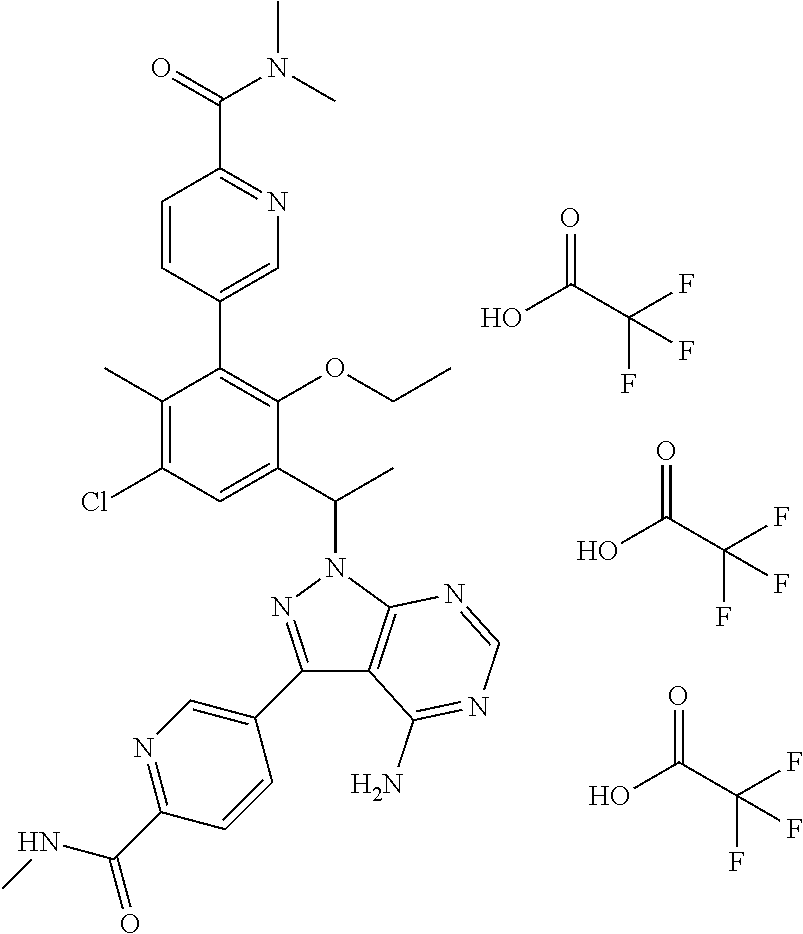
OC(C(F)(F)F)=O.OC(C(F)(F)F)=O.C12=C(N(C(C)C3=CC(Cl)=C(C)C(C4=CN=C(C(=O)N(C)C)C=C4)=C3OCC)N=C1C1=CN=C(C(NC)=O)C=C1)N=CN=C2N.OC(C(F)(F)F)=O
